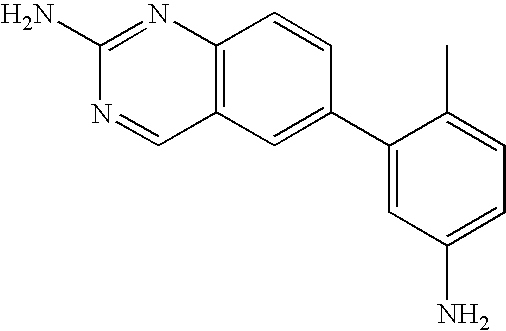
C12=C(C=C(C3=CC(N)=CC=C3C)C=C1)C=NC(N)=N2
